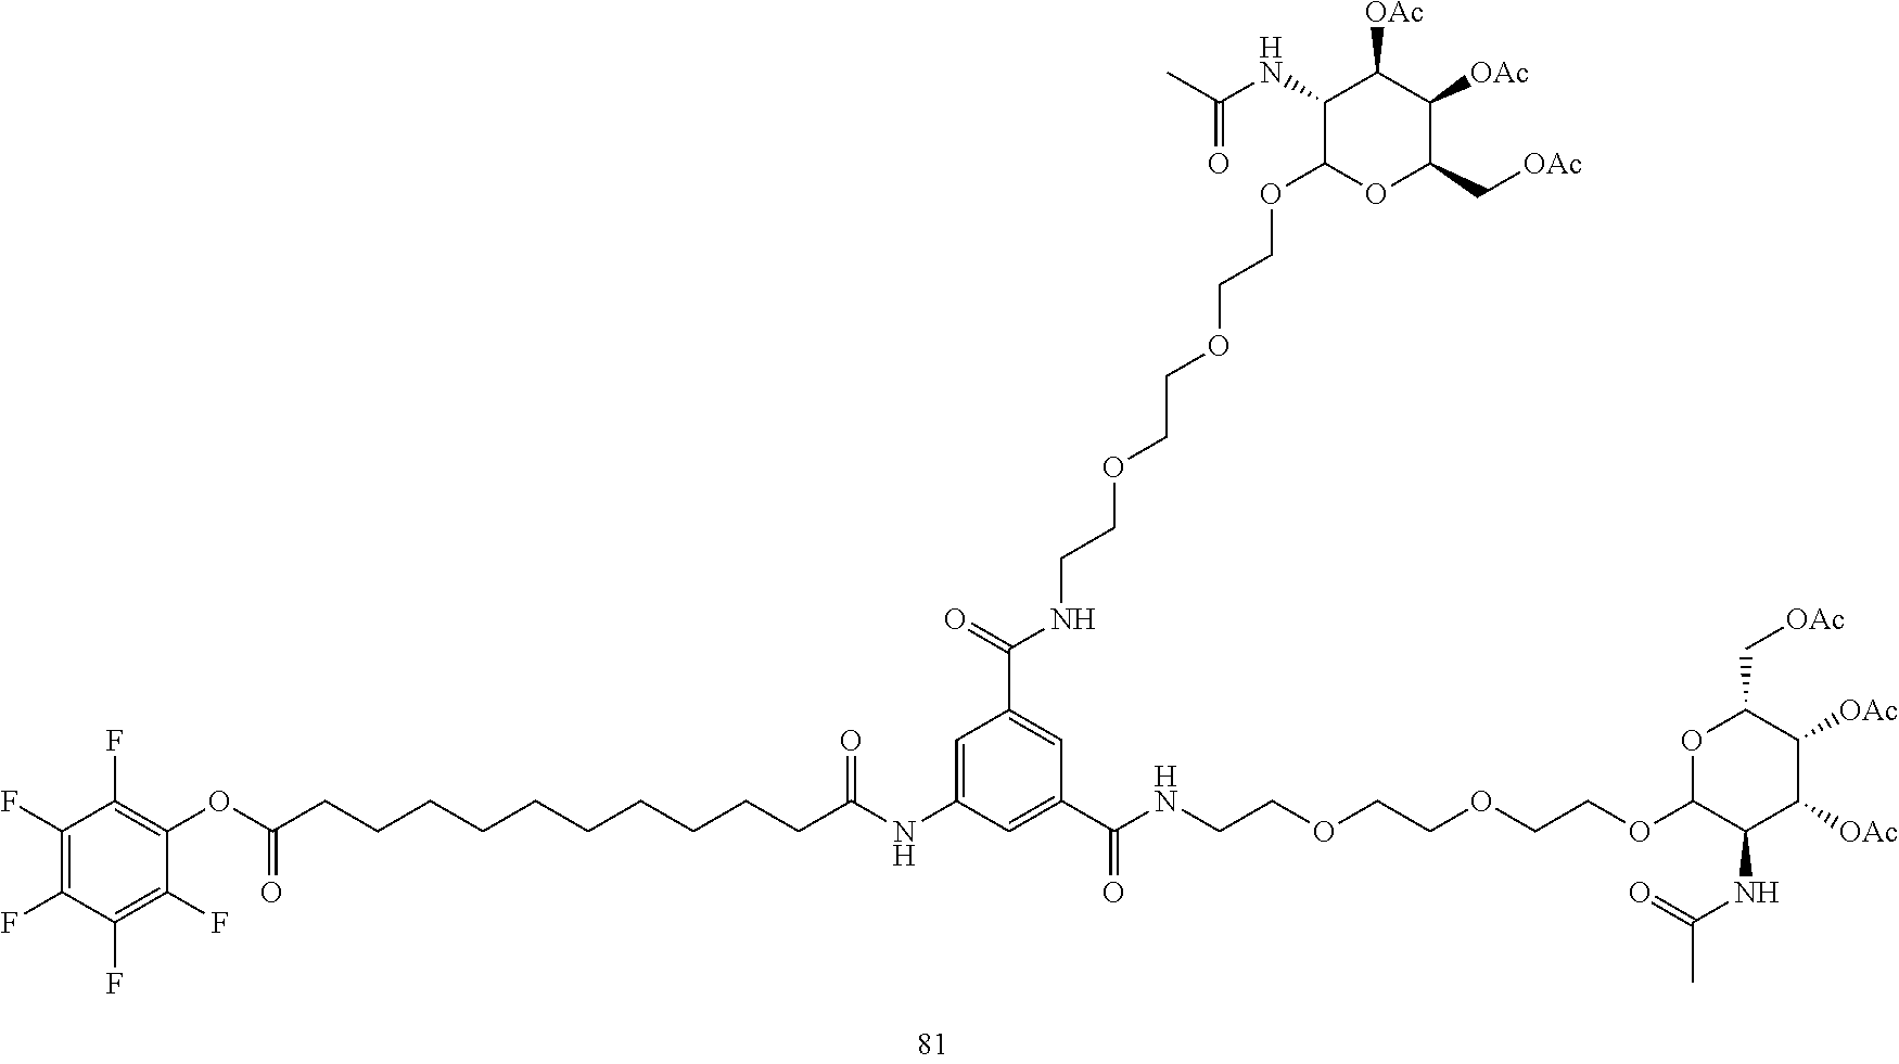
O(C(CCCCCCCCCCC(NC1=CC(C(=O)NCCOCCOCCOC2OC(C[OAc])C([OAc])C([OAc])C2NC(C)=O)=CC(C(NCCOCCOCCOC2C(NC(C)=O)C([OAc])C([OAc])C(C[OAc])O2)=O)=C1)=O)=O)C1=C(F)C(F)=C(F)C(F)=C1F
